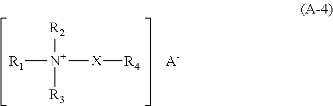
[R1][N+]([X][R4])([R2])[R3].[A-]
